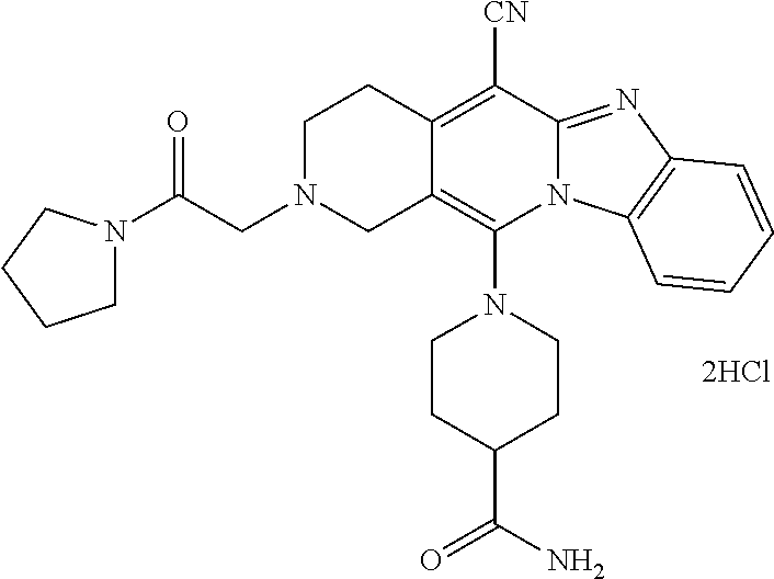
[2HCl].N1(C2=C3C(=C([CN])C4=NC5=C(N24)C=CC=C5)CCN(CC(N2CCCC2)=O)C3)CCC(C(N)=O)CC1
